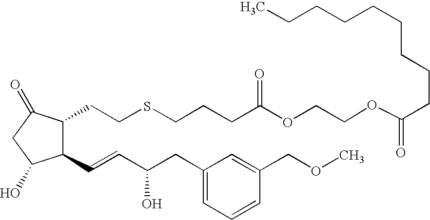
C1(C=CC(CC2=CC=CC(COC)=C2)O)C(CCSCCCC(OCCOC(=O)CCCCCCCCC)=O)C(=O)CC1O
